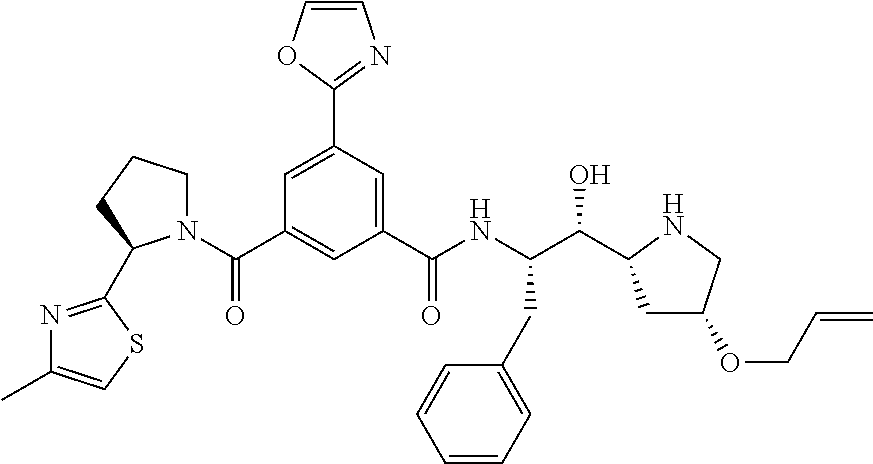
C1=C(C2=NC=CO2)C=C(C(NC(C(O)C2CC(OCC=C)CN2)CC2=CC=CC=C2)=O)C=C1C(=O)N1CCCC1C1=NC(C)=CS1
